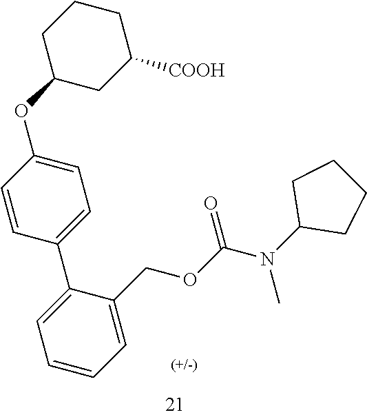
C1=C(C2=CC=C(OC3CC([COOH])CCC3)C=C2)C(COC(N(C2CCCC2)C)=O)=CC=C1
